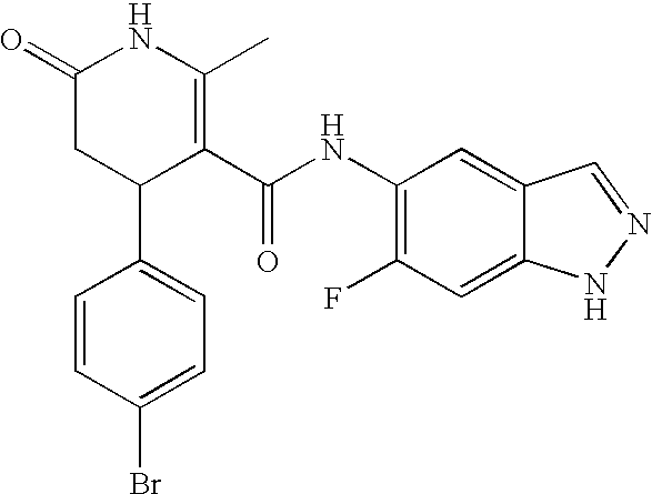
C1=CC(Br)=CC=C1C1C(C(NC2=C(F)C=C3C(=C2)C=NN3)=O)=C(C)NC(=O)C1
